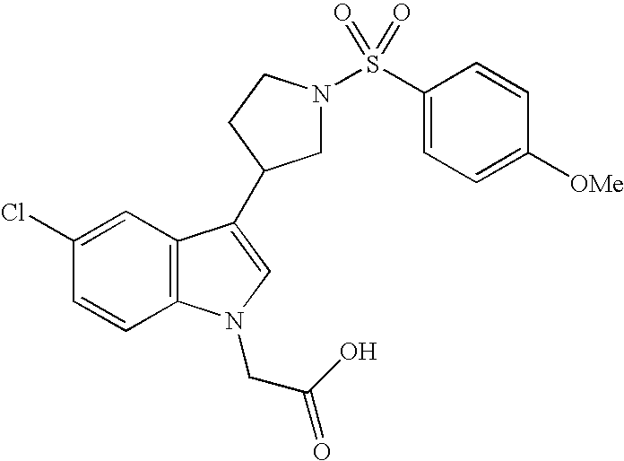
C1N(S(C2=CC=C([OMe])C=C2)(=O)=O)CCC1C1=CN(CC(=O)O)C2=C1C=C(Cl)C=C2
